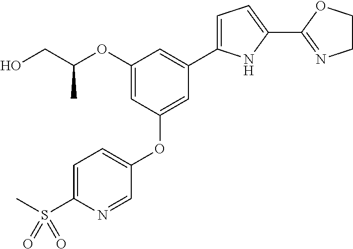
OCC(OC1=CC(OC2=CC=C(S(C)(=O)=O)N=C2)=CC(C2=CC=C(C3=NCCO3)N2)=C1)C
